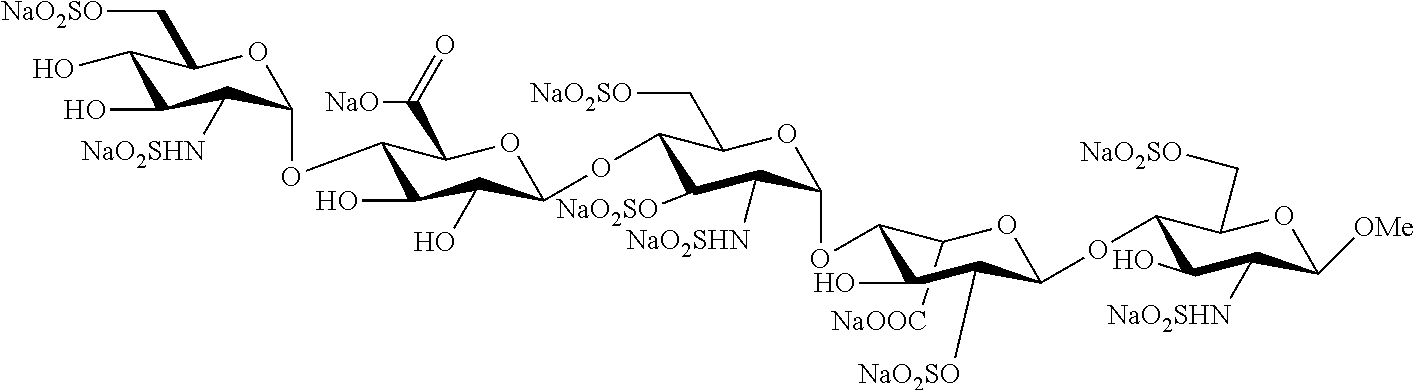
C1([NaOOC])C(OC2C([NaO2SHN])C([NaO2SO])C(OC3C(O)C(O)C(OC4C([NaO2SHN])C(O)C(O)C(C[NaO2SO])O4)C(C(=O)[NaO])O3)C(C[NaO2SO])O2)C(O)C([NaO2SO])C(OC2C(O)C([NaO2SHN])C([OMe])OC2C[NaO2SO])O1
